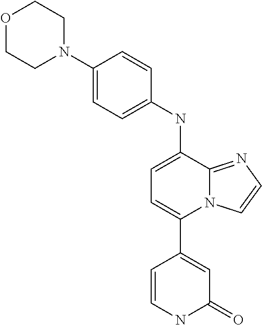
C1=CNC(=O)C=C1C1=CC=C(NC2=CC=C(N3CCOCC3)C=C2)C2=NC=CN12
